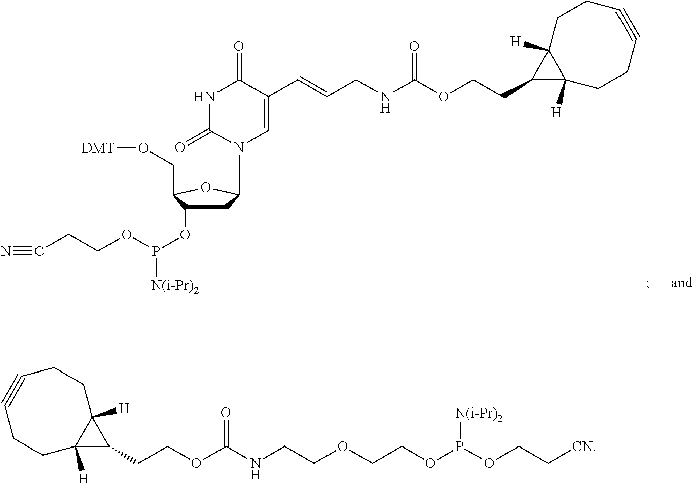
C(COCCNC(OCCC1C2([H])C1([H])CCC#CCC2)=O)OP(OCC[CN])[N(i-Pr)2].C(=CCNC(OCCC1C2([H])C1([H])CCC#CCC2)=O)C1=CN(C2CC(OP(OCCC#N)[N(i-Pr)2])C(CO[DMT])O2)C(=O)NC1=O
